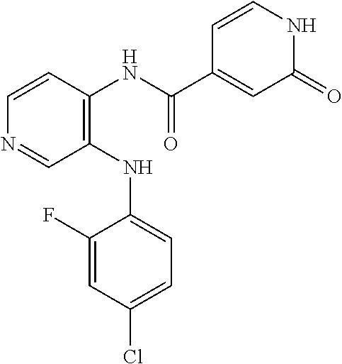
C1(NC2=CC=C(Cl)C=C2F)=C(NC(C2=CC(=O)NC=C2)=O)C=CN=C1
